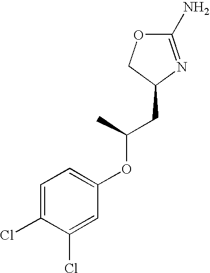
O1C(N)=NC(CC(OC2=CC=C(Cl)C(Cl)=C2)C)C1
